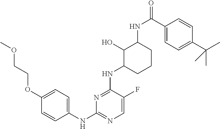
C1(NC2=NC=C(F)C(NC3CCCC(NC(=O)C4=CC=C(C(C)(C)C)C=C4)C3O)=N2)=CC=C(OCCOC)C=C1
